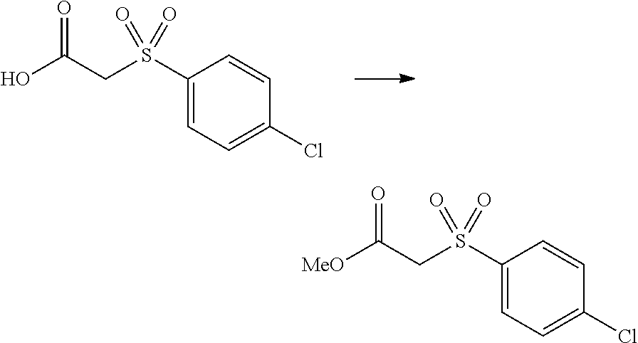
OC(CS(=O)(C1=CC=C(Cl)C=C1)=O)=O.[MeO]C(CS(=O)(C1=CC=C(Cl)C=C1)=O)=O
